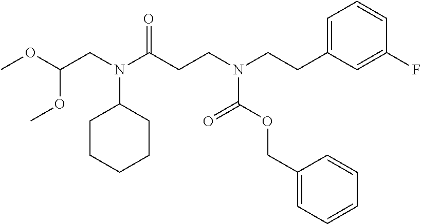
COC(CN(C(CCN(CCC1=CC=CC(F)=C1)C(OCC1=CC=CC=C1)=O)=O)C1CCCCC1)OC
